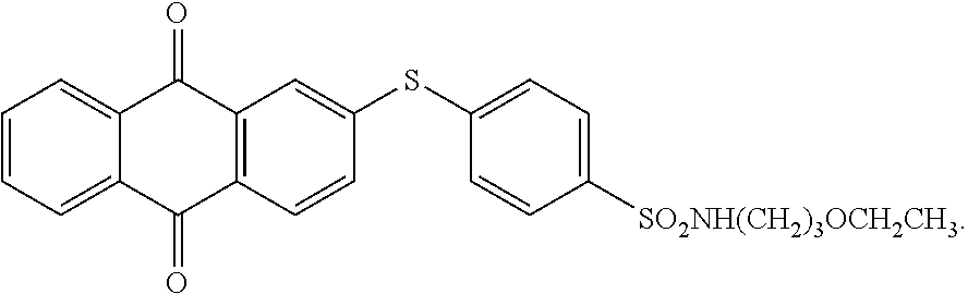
C1=CC=C2C(=C1)C(=O)C1=C(C2=O)C=CC(SC2=CC=C([SO2NH(CH2)3OCH2CH3])C=C2)=C1
